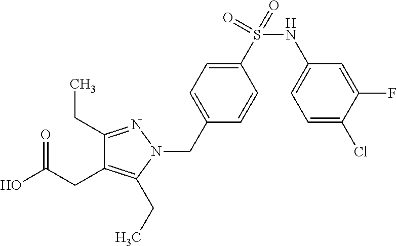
C1(CC)=NN(CC2=CC=C(S(NC3=CC=C(Cl)C(F)=C3)(=O)=O)C=C2)C(CC)=C1CC(=O)O
